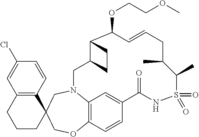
C12=C(C=CC(Cl)=C1)C1(CCC2)CN2C3=C(C=CC(=C3)C(=O)NS(=O)(=O)C(C)C(C)CC=CC(OCCOC)C3C(C2)CC3)OC1
